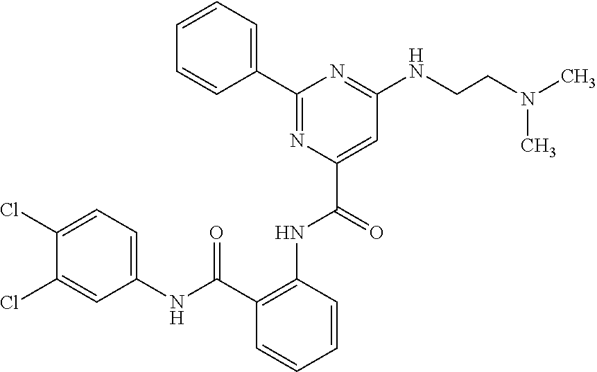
C1=CC=C(C2=NC(C(NC3=C(C(NC4=CC=C(Cl)C(Cl)=C4)=O)C=CC=C3)=O)=CC(NCCN(C)C)=N2)C=C1
